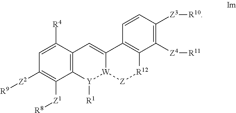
C1=C([R4])C2=C(C([Z1][R8])=C1[Z2][R9])[Y]([R1])[W]1C(=C2)C2=C([R12][Z]1)C([Z4][R11])=C([Z3][R10])C=C2
